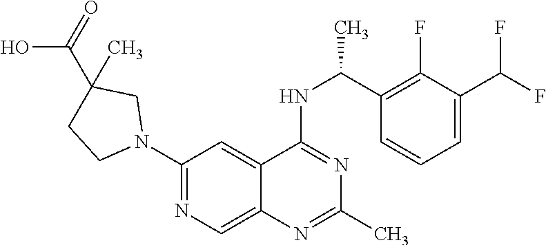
N1(C2=NC=C3C(=C2)C(NC(C2=C(F)C(C(F)F)=CC=C2)C)=NC(C)=N3)CC(C(=O)O)(C)CC1
